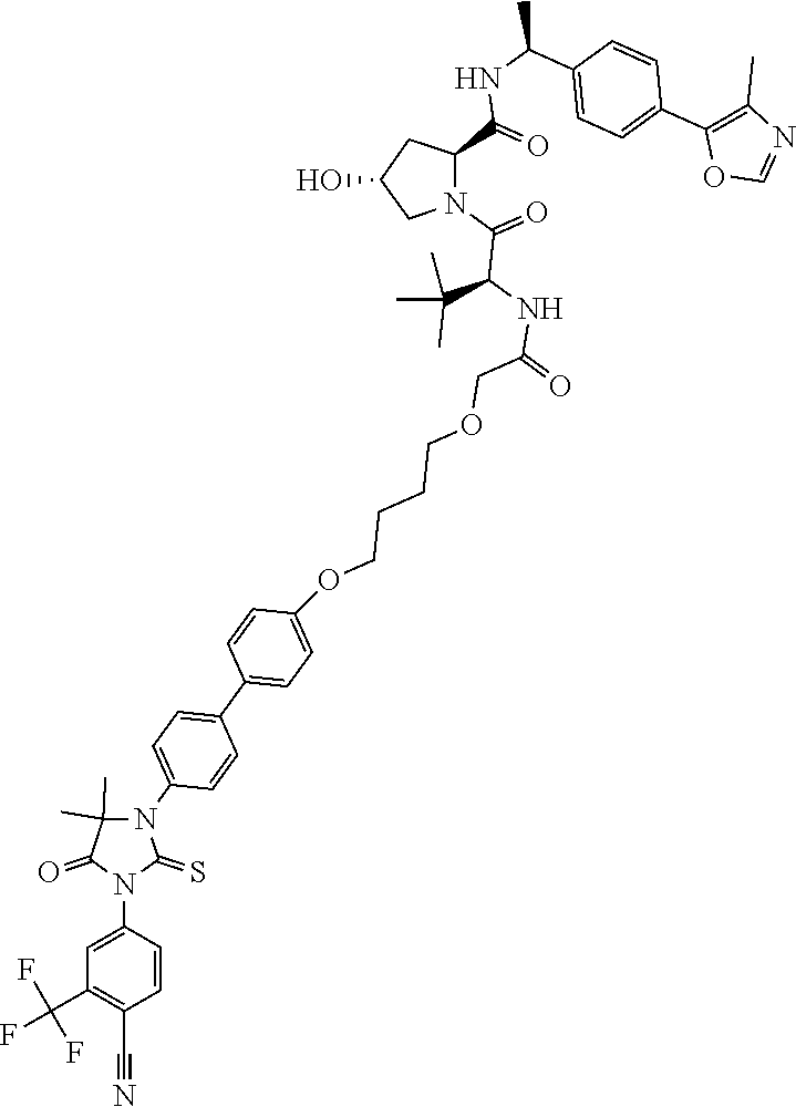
C1=C(N2C(=S)N(C3=CC=C(C4=CC=C(OCCCCOCC(NC(C(N5C(C(NC(C6=CC=C(C7=C(C)N=CO7)C=C6)C)=O)CC(O)C5)=O)C(C)(C)C)=O)C=C4)C=C3)C(C)(C)C2=O)C=CC(C#N)=C1C(F)(F)F
